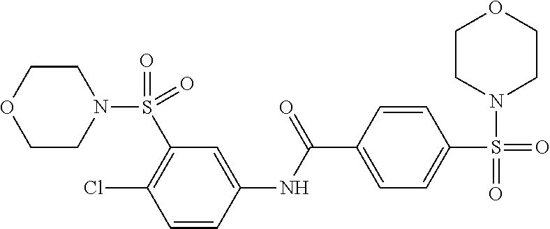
C1(S(N2CCOCC2)(=O)=O)=C(Cl)C=CC(NC(C2=CC=C(S(=O)(=O)N3CCOCC3)C=C2)=O)=C1
